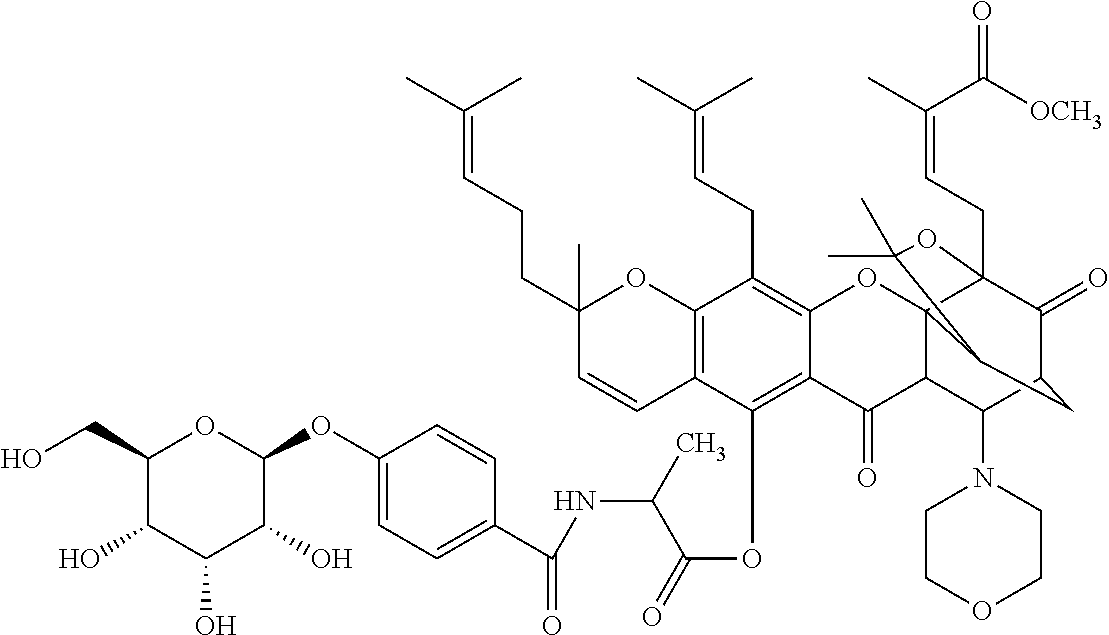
C1(O)C(CO)OC(OC2=CC=C(C(=O)NC(C(=O)OC3=C4C(=C(CC=C(C)C)C5=C3C=CC(C)(CCC=C(C)C)O5)OC35C(C4=O)C(N4CCOCC4)C4C(=O)C3(CC=C(C)C(=O)[OCH3])OC(C)(C)C5C4)C)C=C2)C(O)C1O
